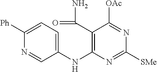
C1([Ph])=CC=C(NC2=C(C(=O)N)C([OAc])=NC([SMe])=N2)C=N1
